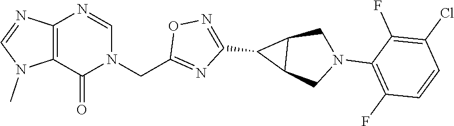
C12=C(N=CN(CC3=NC(C4C5C4CN(C4=C(F)C=CC(Cl)=C4F)C5)=NO3)C1=O)N=CN2C
